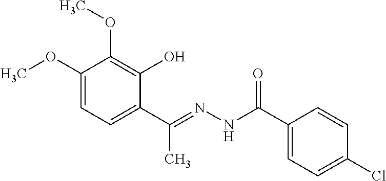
C1(OC)=CC=C(C(=NNC(C2=CC=C(Cl)C=C2)=O)C)C(O)=C1OC
